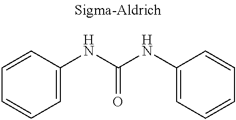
O=C(NC1=CC=CC=C1)NC1=CC=CC=C1
